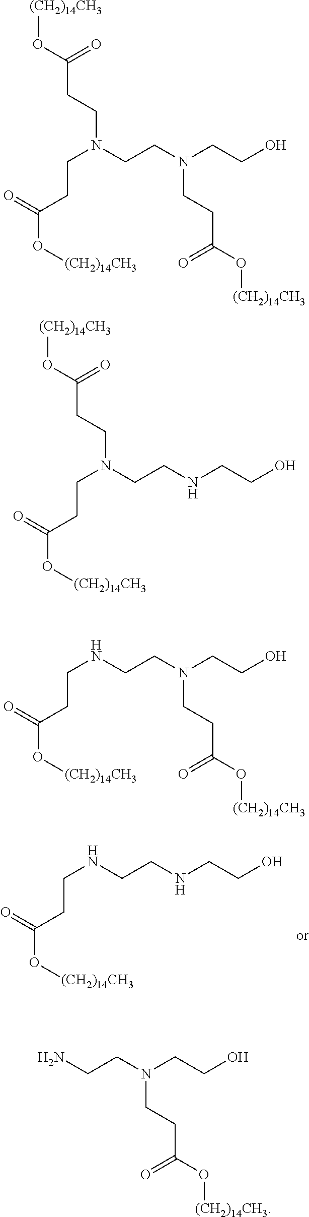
C(NCCNCCO)CC(O[(CH2)14CH3])=O.C(N(CCN(CCO)CCC(O[(CH2)14CH3])=O)CCC(O[(CH2)14CH3])=O)CC(O[(CH2)14CH3])=O.C(N(CCNCCO)CCC(O[(CH2)14CH3])=O)CC(O[(CH2)14CH3])=O.C(NCCN(CCO)CCC(O[(CH2)14CH3])=O)CC(O[(CH2)14CH3])=O.NCCN(CCO)CCC(O[(CH2)14CH3])=O
